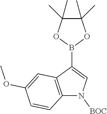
N1([BOC])C2=C(C(B3OC(C)(C)C(C)(C)O3)=C1)C=C(OC)C=C2
